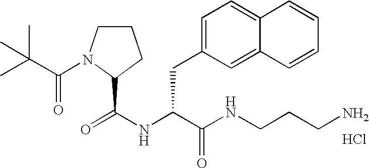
Cl.N(C(C(NCCCN)=O)CC1=CC=C2C(=C1)C=CC=C2)C(=O)C1N(C(C(C)(C)C)=O)CCC1
